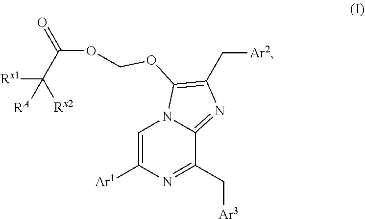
C1=C([Ar1])N=C(C[Ar3])C2=NC(C[Ar2])=C(OCOC(C([Rx2])([Rx1])[RA])=O)N12
